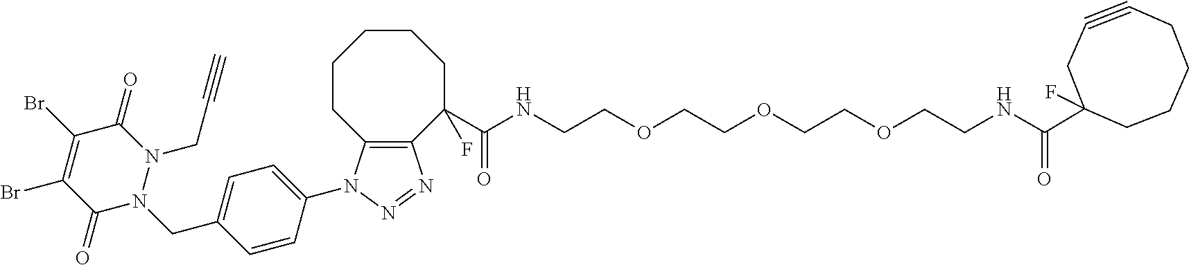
C1CC2=C(C(C(=O)NCCOCCOCCOCCNC(C3(F)CCCCC#CC3)=O)(F)CCC1)N=NN2C1=CC=C(CN2N(CC#C)C(=O)C(Br)=C(Br)C2=O)C=C1
